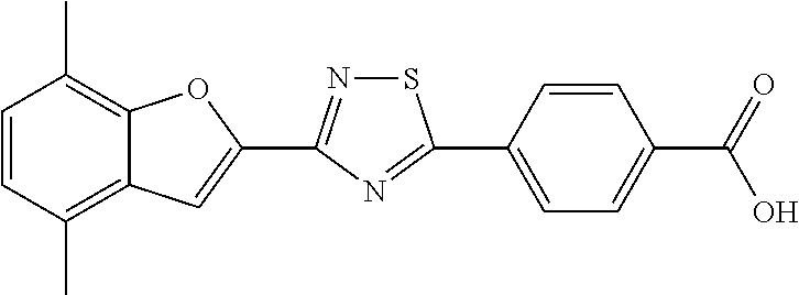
C1=CC(C)=C2C(=C1C)OC(C1=NSC(C3=CC=C(C(=O)O)C=C3)=N1)=C2
